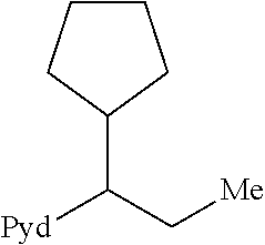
C1CCC(C([Pyd])C[Me])C1
